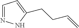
C1=NNC(CCC=C)=C1
